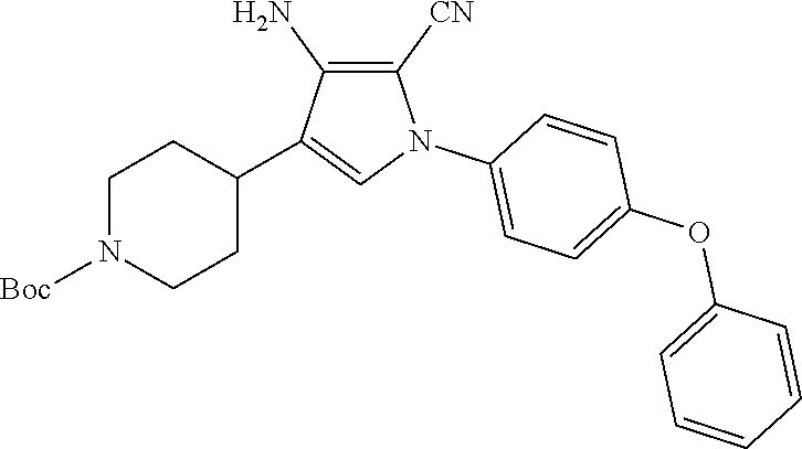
C1N([Boc])CCC(C2=CN(C3=CC=C(OC4=CC=CC=C4)C=C3)C([CN])=C2N)C1
